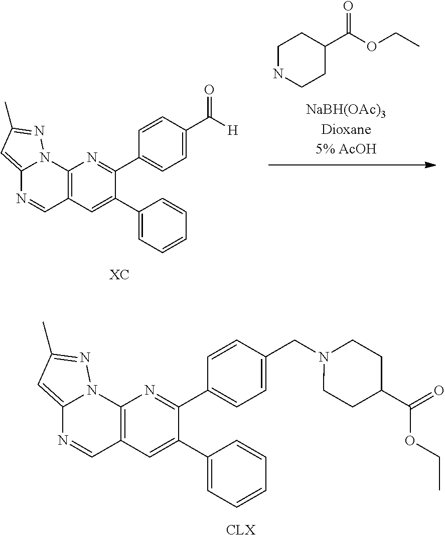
[XC].C1(C2=NC3=C(C=C2C2=CC=CC=C2)C=NC2=CC(C)=NN32)=CC=C(C([H])=O)C=C1.C1NCCC(C(OCC)=O)C1.[CLX].C1(C2=NC3=C(C=C2C2=CC=CC=C2)C=NC2=CC(C)=NN32)=CC=C(CN2CCC(C(=O)OCC)CC2)C=C1
